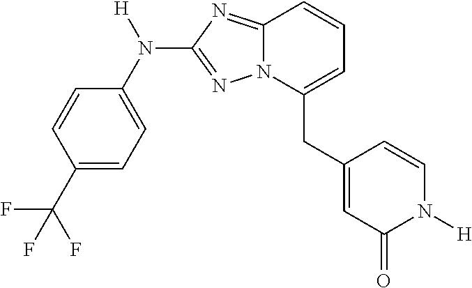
C1=CC(C(F)(F)F)=CC=C1N([H])C1=NN2C(=N1)C=CC=C2CC1=CC(=O)N([H])C=C1
